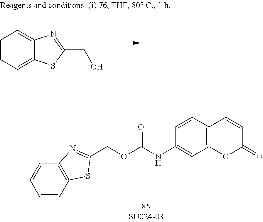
C1=CC=C2C(=C1)N=C(CO)S2.C1=CC2=C(C=C1)N=C(COC(NC1=CC3=C(C=C1)C(C)=CC(=O)O3)=O)S2
